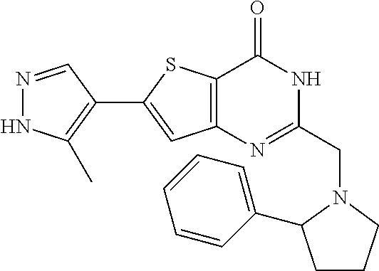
N1=CC(C2=CC3=C(S2)C(=O)NC(CN2C(C4=CC=CC=C4)CCC2)=N3)=C(C)N1
